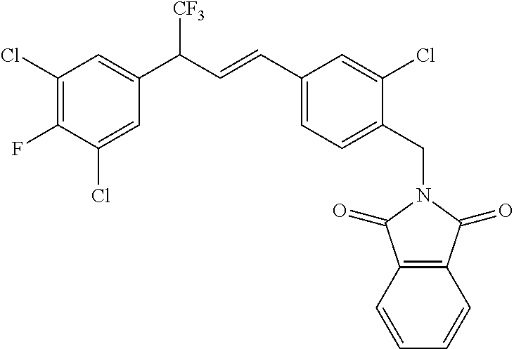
C1(C=CC(C2=CC(Cl)=C(F)C(Cl)=C2)[CF3])=CC=C(CN2C(=O)C3=C(C2=O)C=CC=C3)C(Cl)=C1
